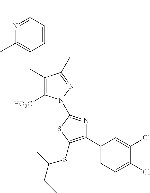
C(C1=C([HO2C])N(C2=NC(C3=CC=C(Cl)C(Cl)=C3)=C(SC(C)CC)S2)N=C1C)C1=C(C)N=C(C)C=C1
